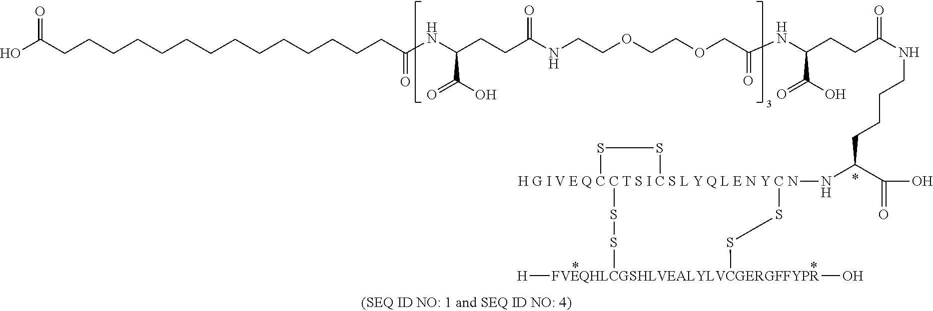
N(C(CCC(NCCOCCOCC(NC(CCC(NCCCCC(N[H G I V E Q C C T S I C S L Y Q L E N Y C N]12(SS1)SS[FVEQHLCGSHLVEALYLVCGERGFFYPR](O)([H])SS2)C(O)=O)=O)C(O)=O)=O)=O)C(=O)O)C(=O)CCCCCCCCCCCCCCC(O)=O
